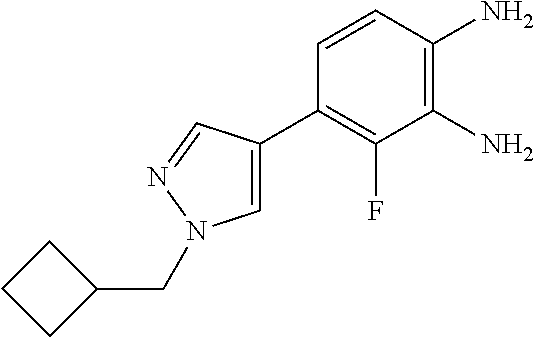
C1=C(C2=C(F)C(N)=C(N)C=C2)C=NN1CC1CCC1
